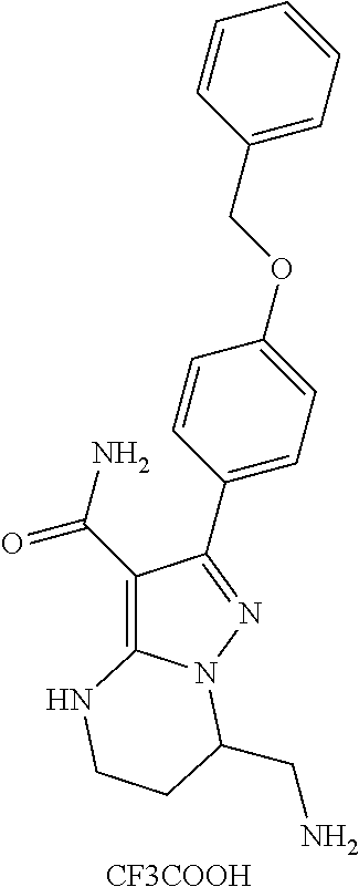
C1(C(N)=O)=C2N(N=C1C1=CC=C(OCC3=CC=CC=C3)C=C1)C(CN)CCN2.[CF3COOH]
